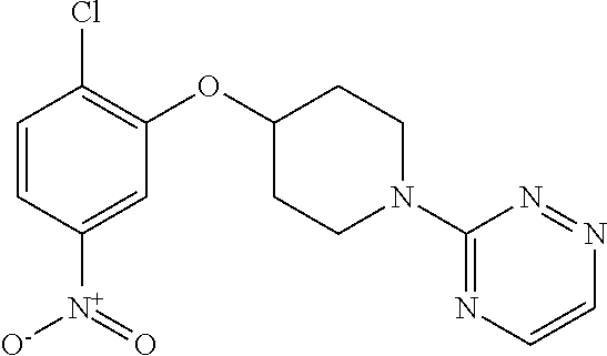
C1=CC([N+](=O)[O-])=CC(OC2CCN(C3=NC=CN=N3)CC2)=C1Cl
